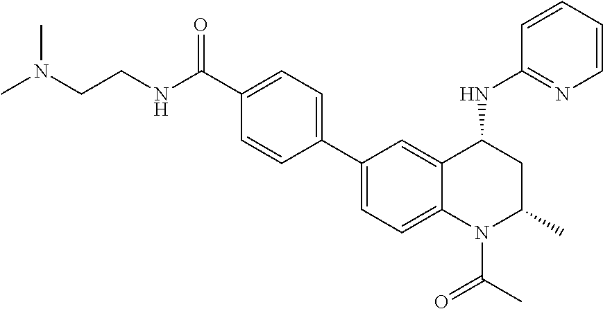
CN(C)CCNC(C1=CC=C(C2=CC=C3C(=C2)C(NC2=NC=CC=C2)CC(C)N3C(C)=O)C=C1)=O
